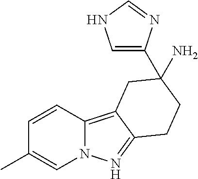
C1=C(C2(N)CCC3=NN4C=C(C)C=CC4=C3C2)N=CN1
